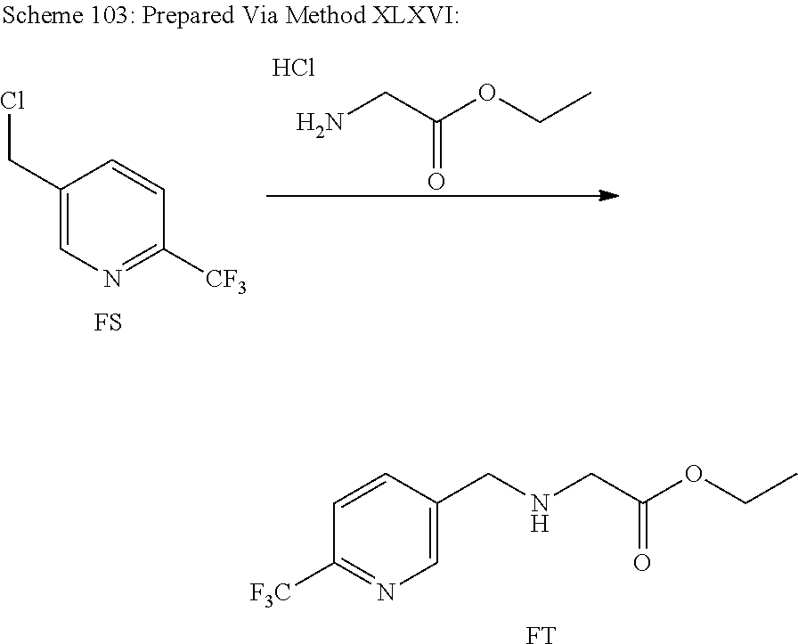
C1(CCl)=CN=C([CF3])C=C1.NCC(OCC)=O.Cl.[FS].C1([F3C])=NC=C(CNCC(OCC)=O)C=C1.[FT]
